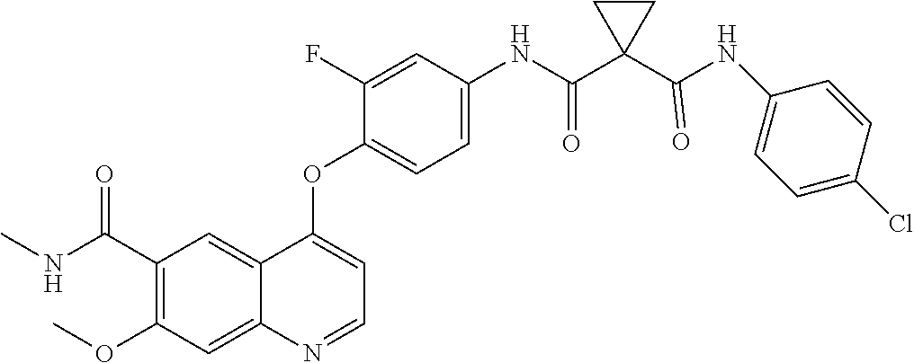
C12=CC(C(NC)=O)=C(OC)C=C1N=CC=C2OC1=CC=C(NC(C2(C(NC3=CC=C(Cl)C=C3)=O)CC2)=O)C=C1F
